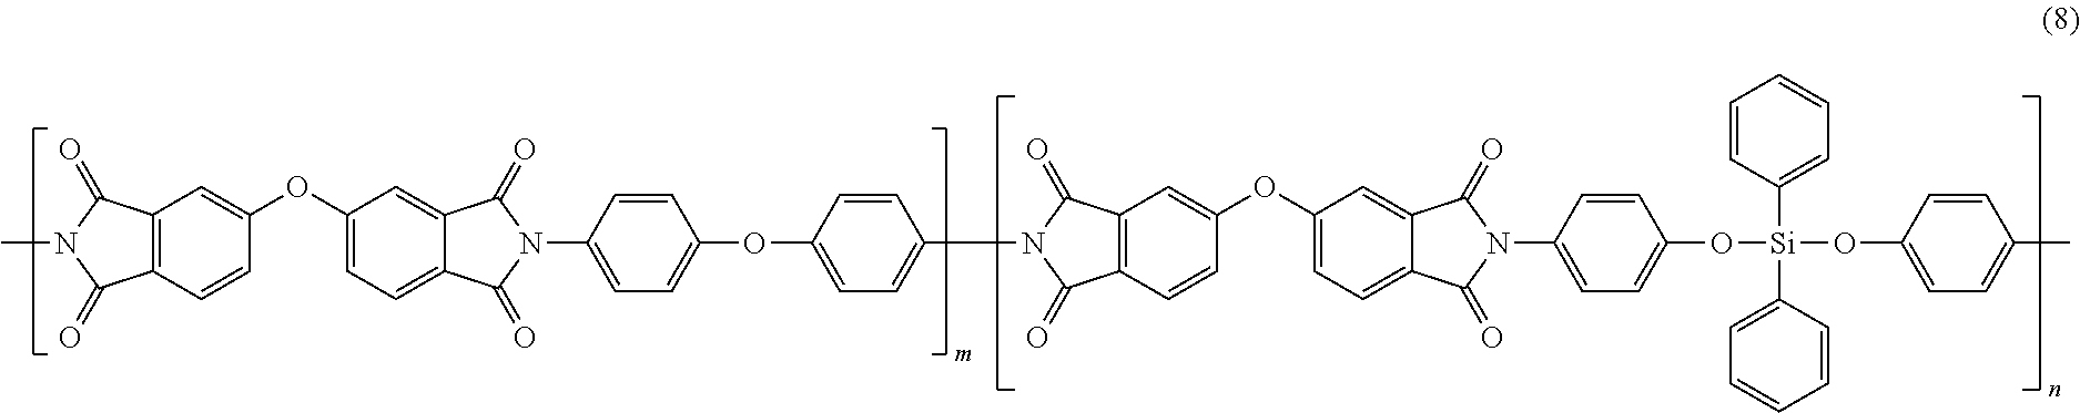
C12=C(C=CC(OC3=CC=C4C(=C3)C(=O)N(C3=CC=C(OC5=CC=C(N6C(=O)C7=C(C=CC(OC8=CC=C9C(=C8)C(=O)N(C8=CC=C(O[Si](OC%10=CC=C(C)C=C%10)(C%10=CC=CC=C%10)C%10=CC=CC=C%10)C=C8)C9=O)=C7)C6=O)C=C5)C=C3)C4=O)=C1)C(=O)N(C)C2=O
